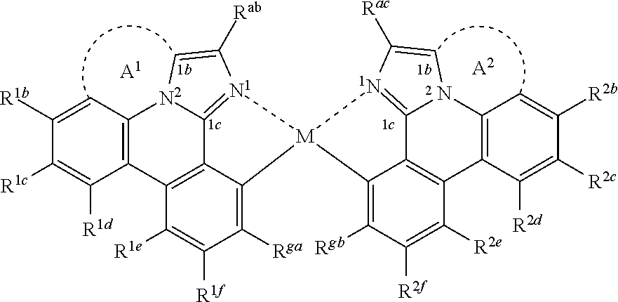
[A2].[A1].C1([R1b])=CC2=C(C([R1d])=C1[R1c])C1=C3C4=[N1](C([Rab])=C[N2]24)[M]2(C3=C([Rga])C([R1f])=C1[R1e])C1=C([Rgb])C([R2f])=C([R2e])C3=C1C1=[1N]2C([Rac])=CN1C1=C3C([R2d])=C([R2c])C([R2b])=C1
